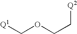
[Q1]COCC[Q2]
